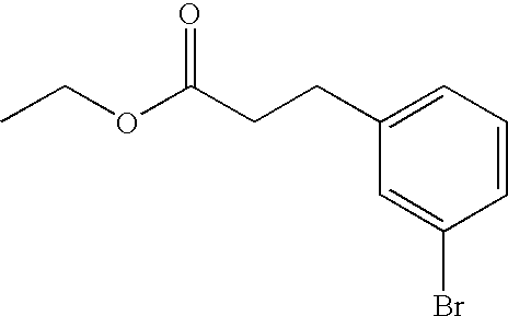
C1=CC=C(CCC(OCC)=O)C=C1Br
